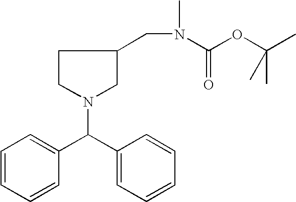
C1=CC=CC(C(C2=CC=CC=C2)N2CCC(CN(C(=O)OC(C)(C)C)C)C2)=C1
